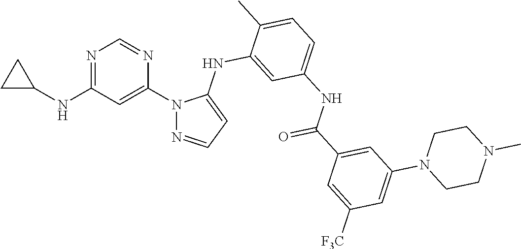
N1=C(NC2CC2)C=C(N2N=CC=C2NC2=CC(NC(C3=CC(N4CCN(C)CC4)=CC([F3C])=C3)=O)=CC=C2C)N=C1
